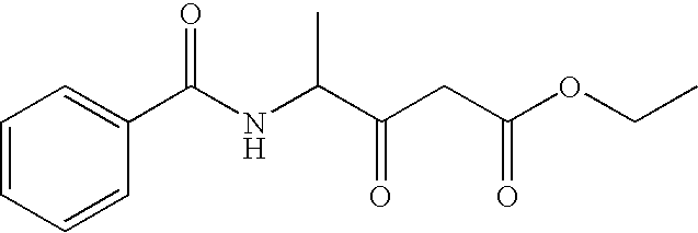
C1=CC=CC(C(NC(C(CC(OCC)=O)=O)C)=O)=C1
